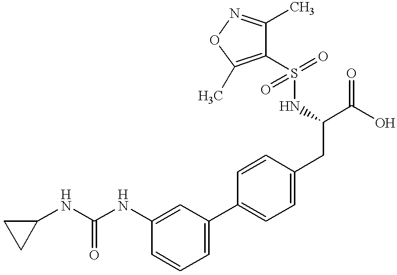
C(NC1=CC(C2=CC=C(CC(NS(C3=C(C)ON=C3C)(=O)=O)C(O)=O)C=C2)=CC=C1)(NC1CC1)=O
